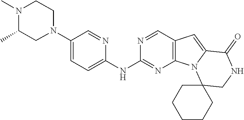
N1(C2=CC=C(NC3=NC4=C(C=N3)C=C3N4C4(CNC3=O)CCCCC4)N=C2)CCN(C)C(C)C1
